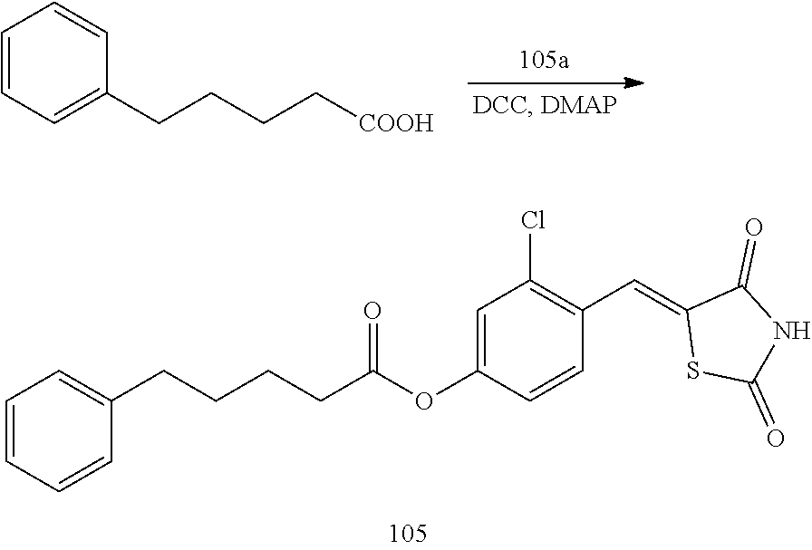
[COOH]CCCCC1=CC=CC=C1.C(C(OC1=CC(Cl)=C(C=C2SC(=O)NC2=O)C=C1)=O)CCCC1=CC=CC=C1
